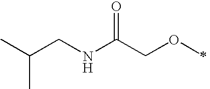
C(CNC(COC)=O)(C)C
